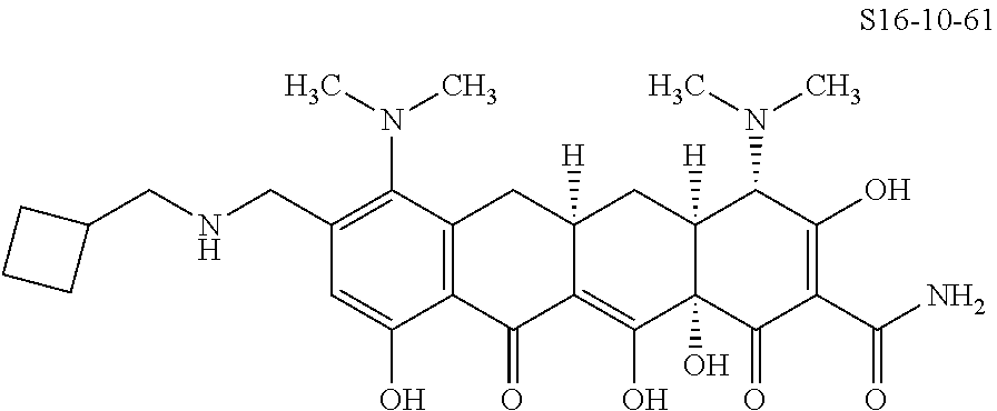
C1=C(O)C2=C(C(N(C)C)=C1CNCC1CCC1)CC1([H])C(=C(O)C3(O)C([H])(C1)C(N(C)C)C(O)=C(C(N)=O)C3=O)C2=O
